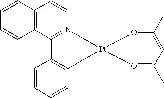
C1=CC=CC2=C1C1=N(C=CC3=C1C=CC=C3)[Pt]21O=C(C)C=C(C)O1
